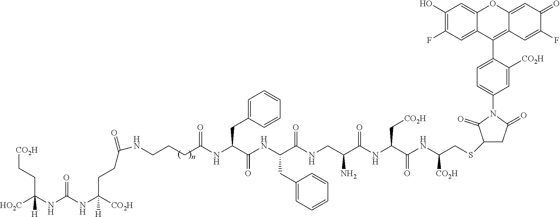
[CO2H]CCC(NC(NC([CO2H])([H])CCC(NCCCC(NC(C(NC(C(NCC(C(NC(C(NC(CSC1CC(=O)N(C2=CC=C(C3=C4C(=CC(=O)C(F)=C4)OC4=CC(O)=C(F)C=C34)C([CO2H])=C2)C1=O)[CO2H])=O)C[CO2H])=O)N)=O)CC1=CC=CC=C1)=O)CC1=CC=CC=C1)=O)=O)=O)([HO2C])[H]
